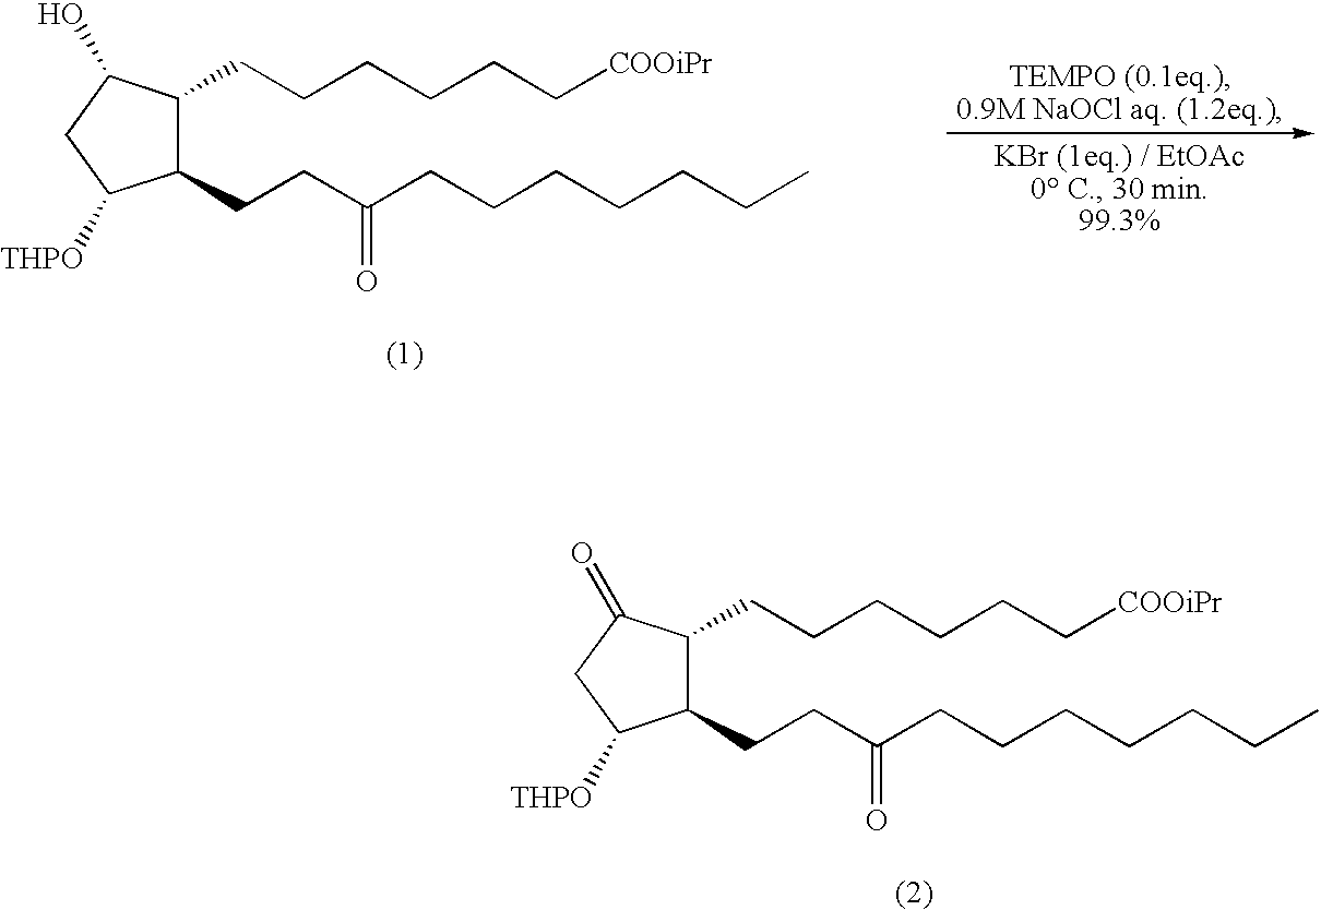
C1(CCC(CCCCCCC)=O)C(CCCCCC[COOiPr])C(O)CC1[THPO].C1(CCC(CCCCCCC)=O)C(CCCCCC[COOiPr])C(=O)CC1[THPO]
